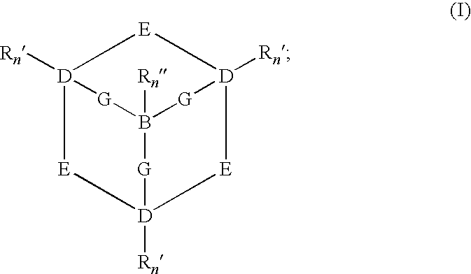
[Rn]B12[G][D]3([Rn])[E][D]([Rn])([G]1)[E][D]([Rn])([G]2)[E]3
